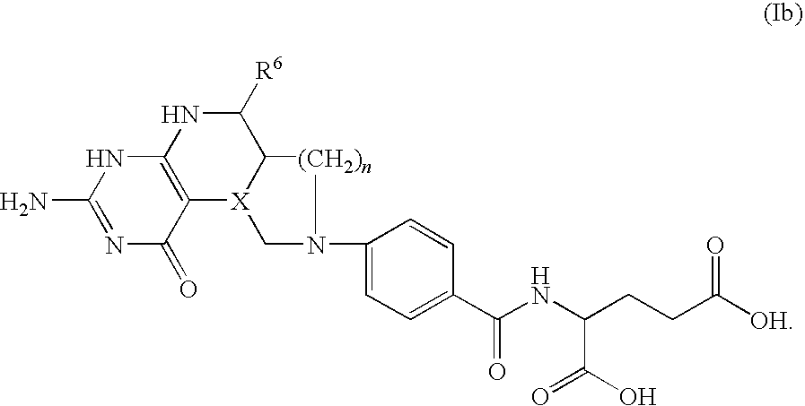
C1(N2C[X]3C([(CH2)n]2)C([R6])NC2=C3C(=O)N=C(N)N2)=CC=C(C(NC(CCC([OH])=O)C(=O)O)=O)C=C1
